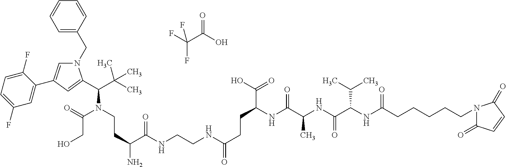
N1(CC2=CC=CC=C2)C=C(C2=CC(F)=CC=C2F)C=C1C(C(C)(C)C)N(CCC(N)C(NCCNC(CCC(C(O)=O)NC(C(NC(C(NC(CCCCCN1C(=O)C=CC1=O)=O)C(C)C)=O)C)=O)=O)=O)C(=O)CO.O=C(C(F)(F)F)O
